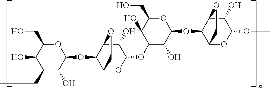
C1(CC)C(O)C(OC2C3OC(OC4C(O)C(OC5C6OC(OC)C(O)C5OC6)OC(CO)C4O)C(O)C2OC3)OC(CO)C1O
